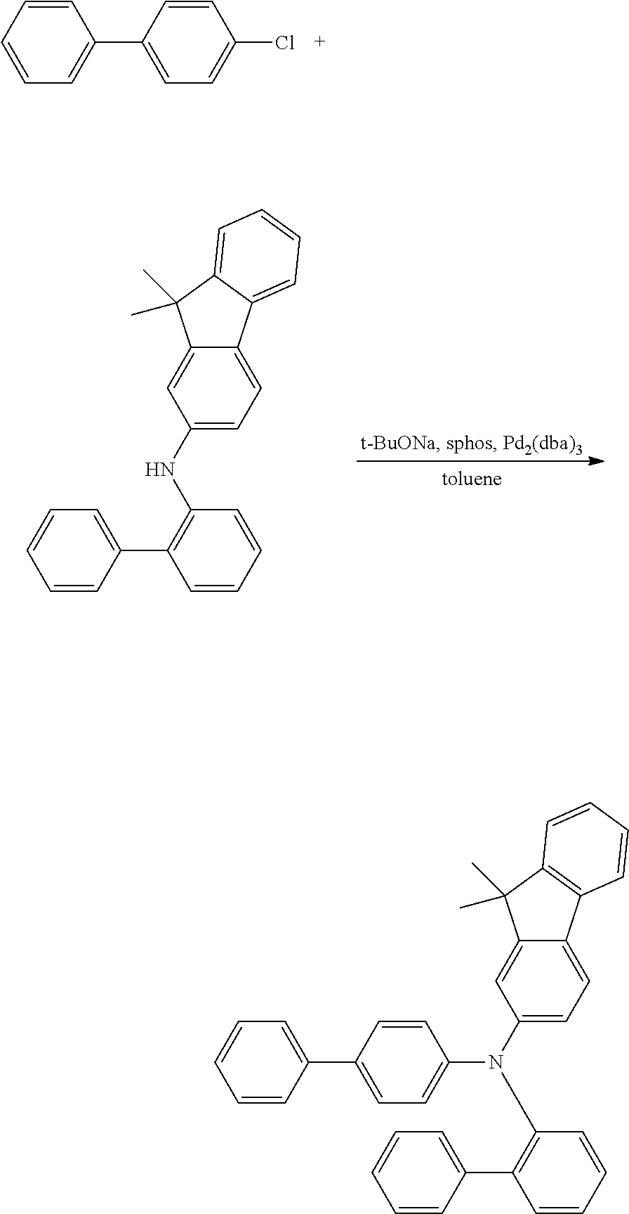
N(C1=CC=C2C(=C1)C(C)(C)C1=CC=CC=C21)C1=C(C2=CC=CC=C2)C=CC=C1.C1=CC=C(C2=CC=C(Cl)C=C2)C=C1.C1=CC=C(C2=CC=C(N(C3=CC=C4C(=C3)C(C)(C)C3=C4C=CC=C3)C3=C(C4=CC=CC=C4)C=CC=C3)C=C2)C=C1
